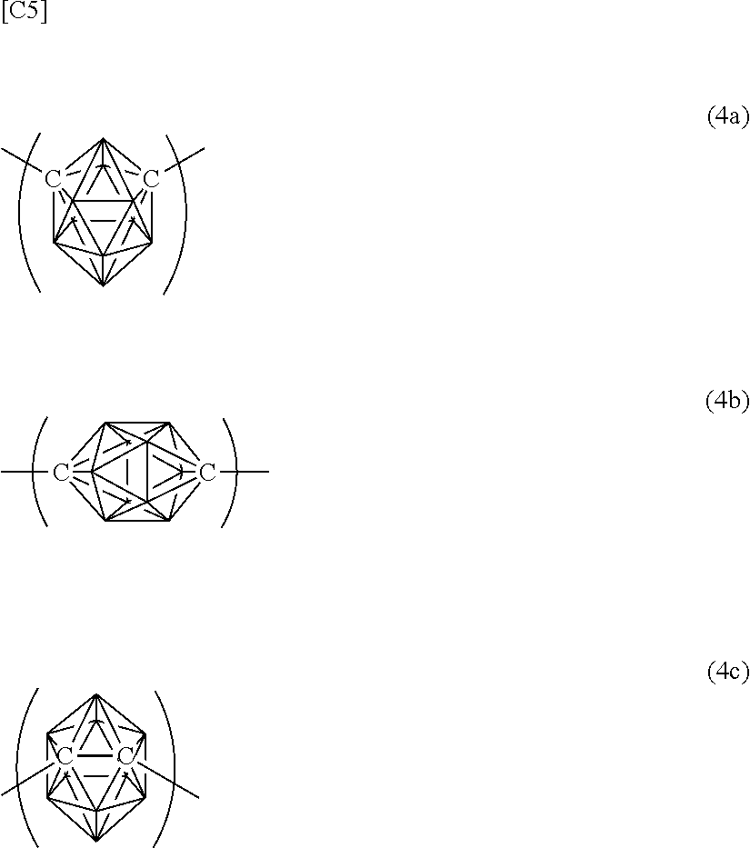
C1234C567C89%10C15%11C215C2%12%13C31%14(C)C461C783(C)C92(C%12%1413)C%10%115%13.C1234C567C89%10C15%11(C)C215C2%12%13C31%14C461C783C92(C%12%1413C)C%10%115%13.C1234C567C89%10C15%11C215C2%12%13(C)C31%14C461C783C92(C)(C%12%1413)C%10%115%13.[[C5]]
